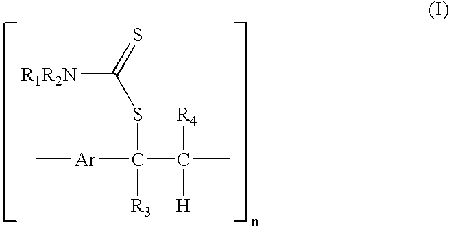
C[Ar]C(SC(=S)[R1R2N])([R3])C(C)([R4])[H]
